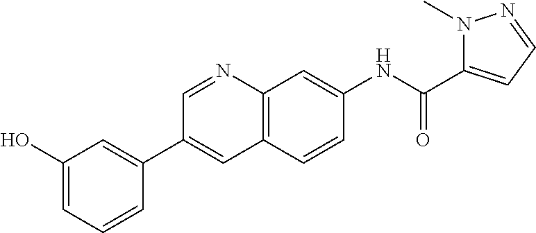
C1(O)=CC=CC(C2=CC3=C(N=C2)C=C(NC(C2=CC=NN2C)=O)C=C3)=C1
